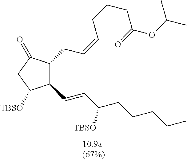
C1(C=CC(CCCCC)[TBSO])C([TBSO])CC(=O)C1CC=CCCCC(OC(C)C)=O
